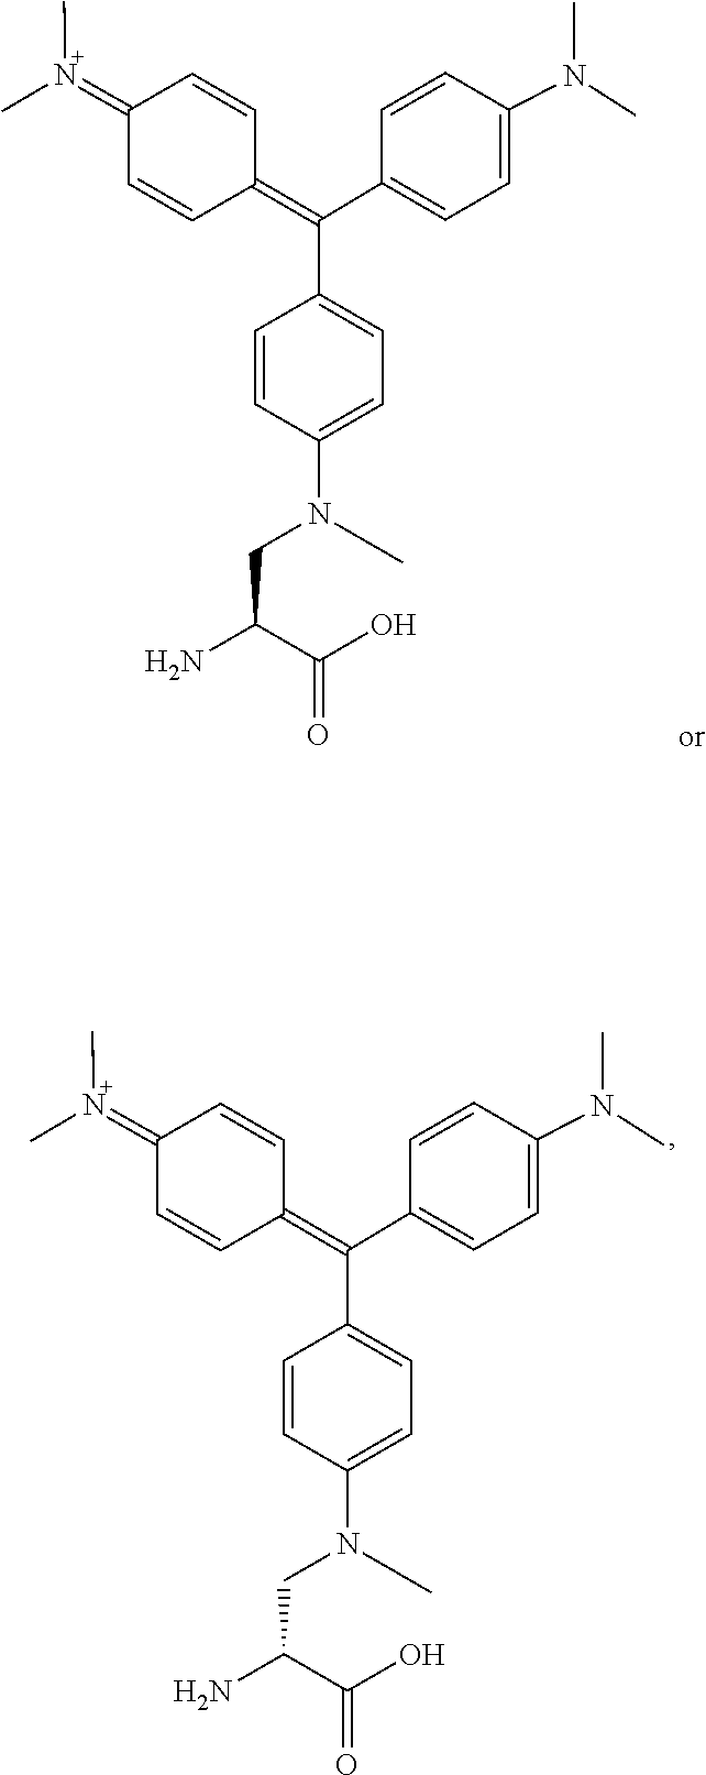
N(C)(=C1C=CC(=C(C2=CC=C(N(C)C)C=C2)C2=CC=C(N(CC)CC(C(O)=O)N)C=C2)C=C1)C.N(C)(=C1C=CC(=C(C2=CC=C(N(C)C)C=C2)C2=CC=C(N(CC)CC(C(O)=O)N)C=C2)C=C1)C
